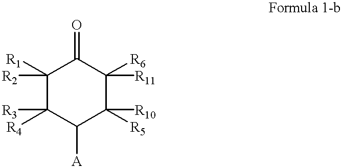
C1([R1])([R2])C([R4])([R3])C([A])C([R5])([R10])C([R6])([R11])C1=O
